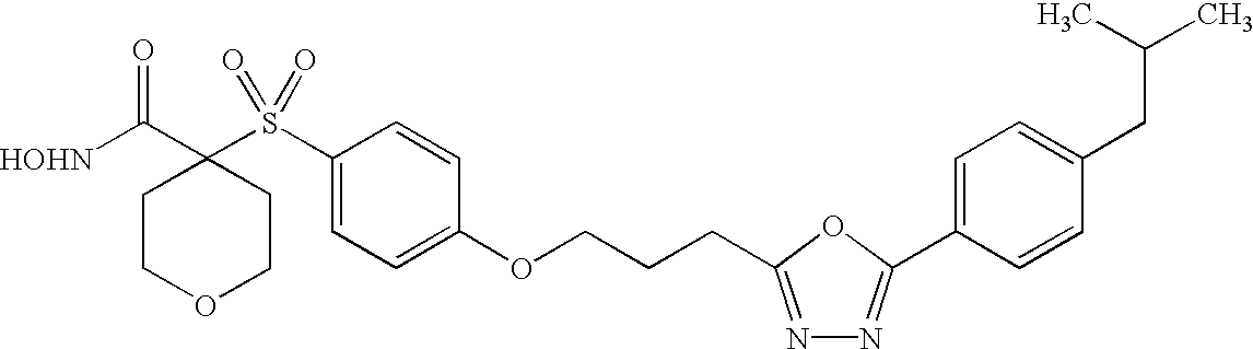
[HOHN]C(C1(S(C2=CC=C(OCCCC3=NN=C(C4=CC=C(CC(C)C)C=C4)O3)C=C2)(=O)=O)CCOCC1)=O
